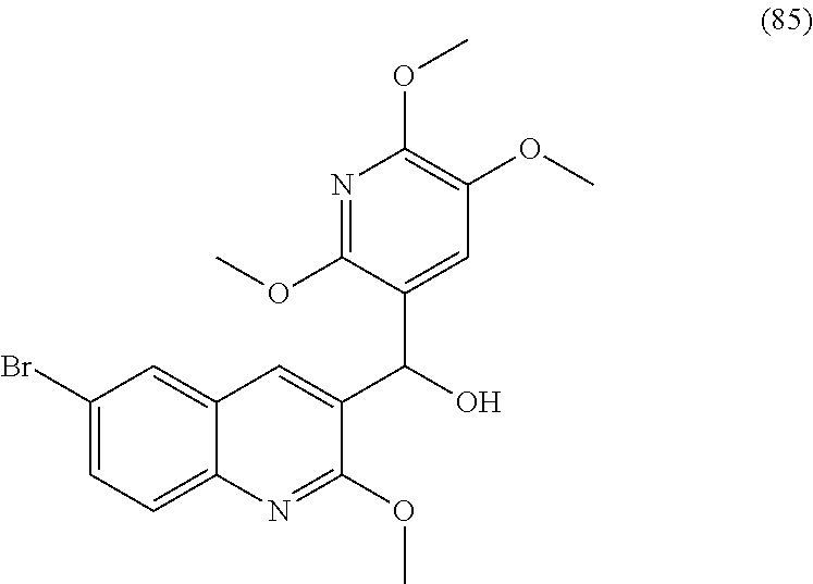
C1(Br)=CC=C2C(=C1)C=C(C(C1=CC(OC)=C(OC)N=C1OC)O)C(OC)=N2
